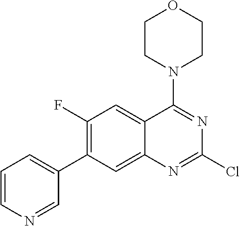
C1=CN=CC(C2=C(F)C=C3C(=C2)N=C(Cl)N=C3N2CCOCC2)=C1
